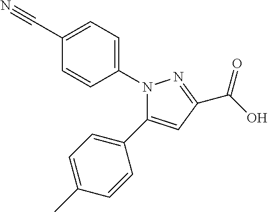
C1=C(C)C=CC(C2=CC(C(O)=O)=NN2C2=CC=C(C#N)C=C2)=C1
